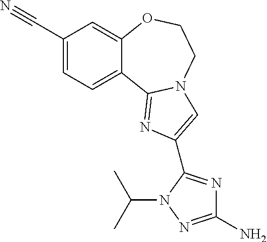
C1(C#N)=CC=C2C(=C1)OCCN1C2=NC(C2=NC(N)=NN2C(C)C)=C1
